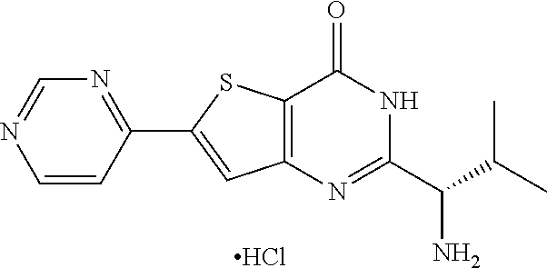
C1=CC(C2=CC3=C(S2)C(=O)NC(C(C(C)C)N)=N3)=NC=N1.Cl
